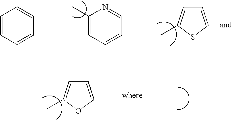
C1=CC=CC=C1.C1(C)=CC=CC=N1.C1=CSC(C)=C1.C1=COC(C)=C1
